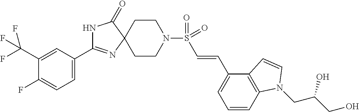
C1CN(S(=O)(=O)C=CC2=CC=CC3=C2C=CN3CC(CO)O)CCC12N=C(C1=CC=C(F)C(C(F)(F)F)=C1)NC2=O
